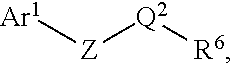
[Ar1][Z][Q2][R6]
